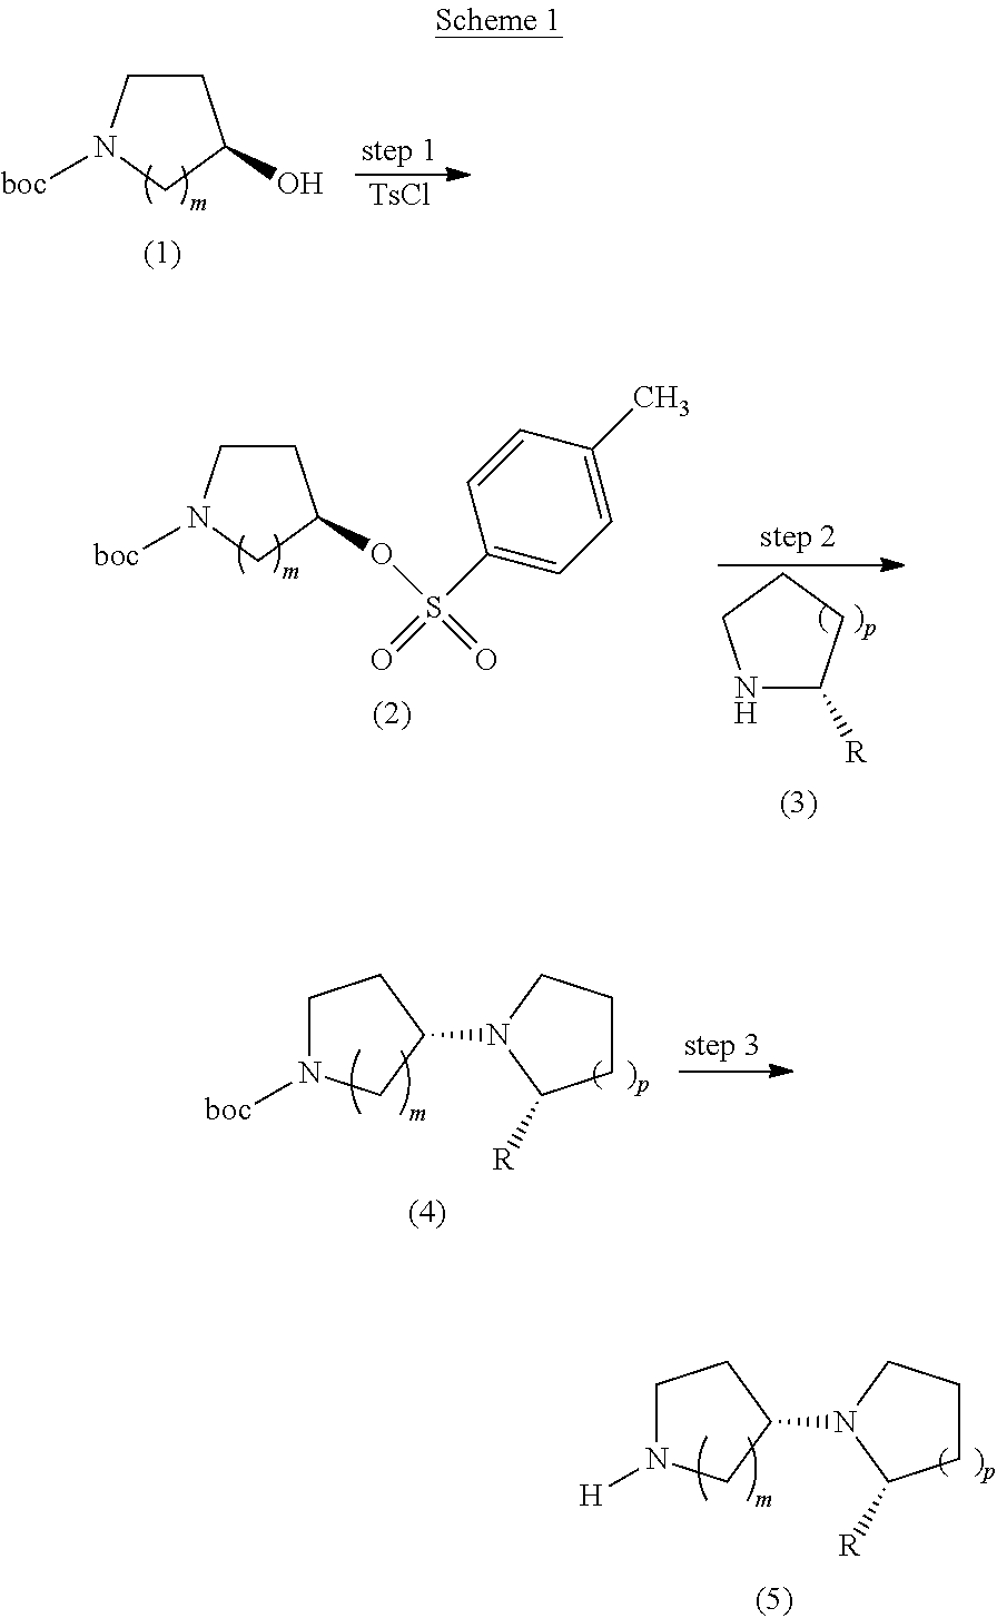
C1N([H])CC(N2CCCC2[R])C1.C1CN([boc])CC1O.[TsCl].C1CN([boc])CC1OS(C1=CC=C(C)C=C1)(=O)=O.N1C([R])CCC1.C1N([boc])CC(N2CCCC2[R])C1
